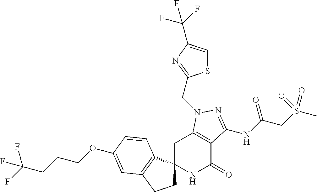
O(C1=CC2=C(C3(CC2)NC(=O)C2=C(C3)N(CC3=NC(C(F)(F)F)=CS3)N=C2NC(=O)CS(C)(=O)=O)C=C1)CCCC(F)(F)F
